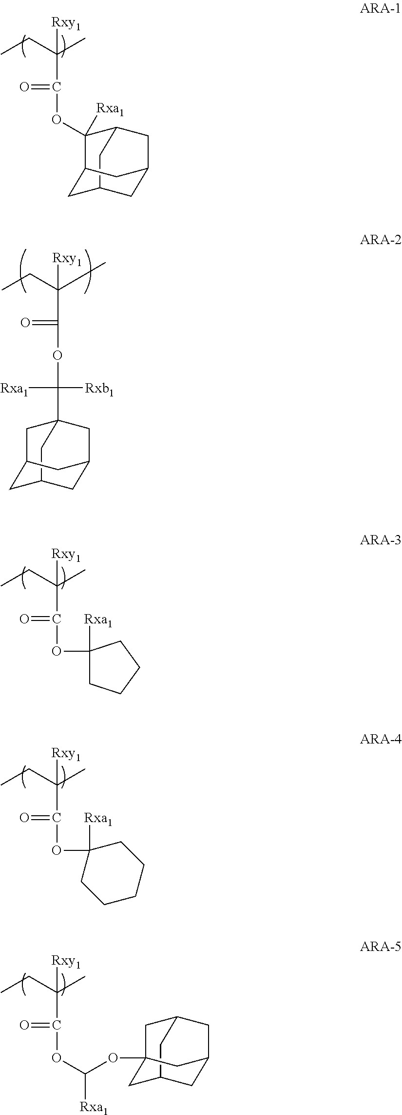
C12C(OC(=O)C([Rxy1])(C)CC)([Rxa1])C3CC(C1)CC(C3)C2.O(C(=O)C([Rxy1])(C)CC)C([Rxb1])([Rxa1])C12CC3CC(C1)CC(C3)C2.C1(OC(=O)C([Rxy1])(C)CC)([Rxa1])CCCC1.C1(OC(=O)C([Rxy1])(C)CC)([Rxa1])CCCCC1.C(OC(=O)C([Rxy1])(C)CC)(OC12CC3CC(C1)CC(C2)C3)[Rxa1]
